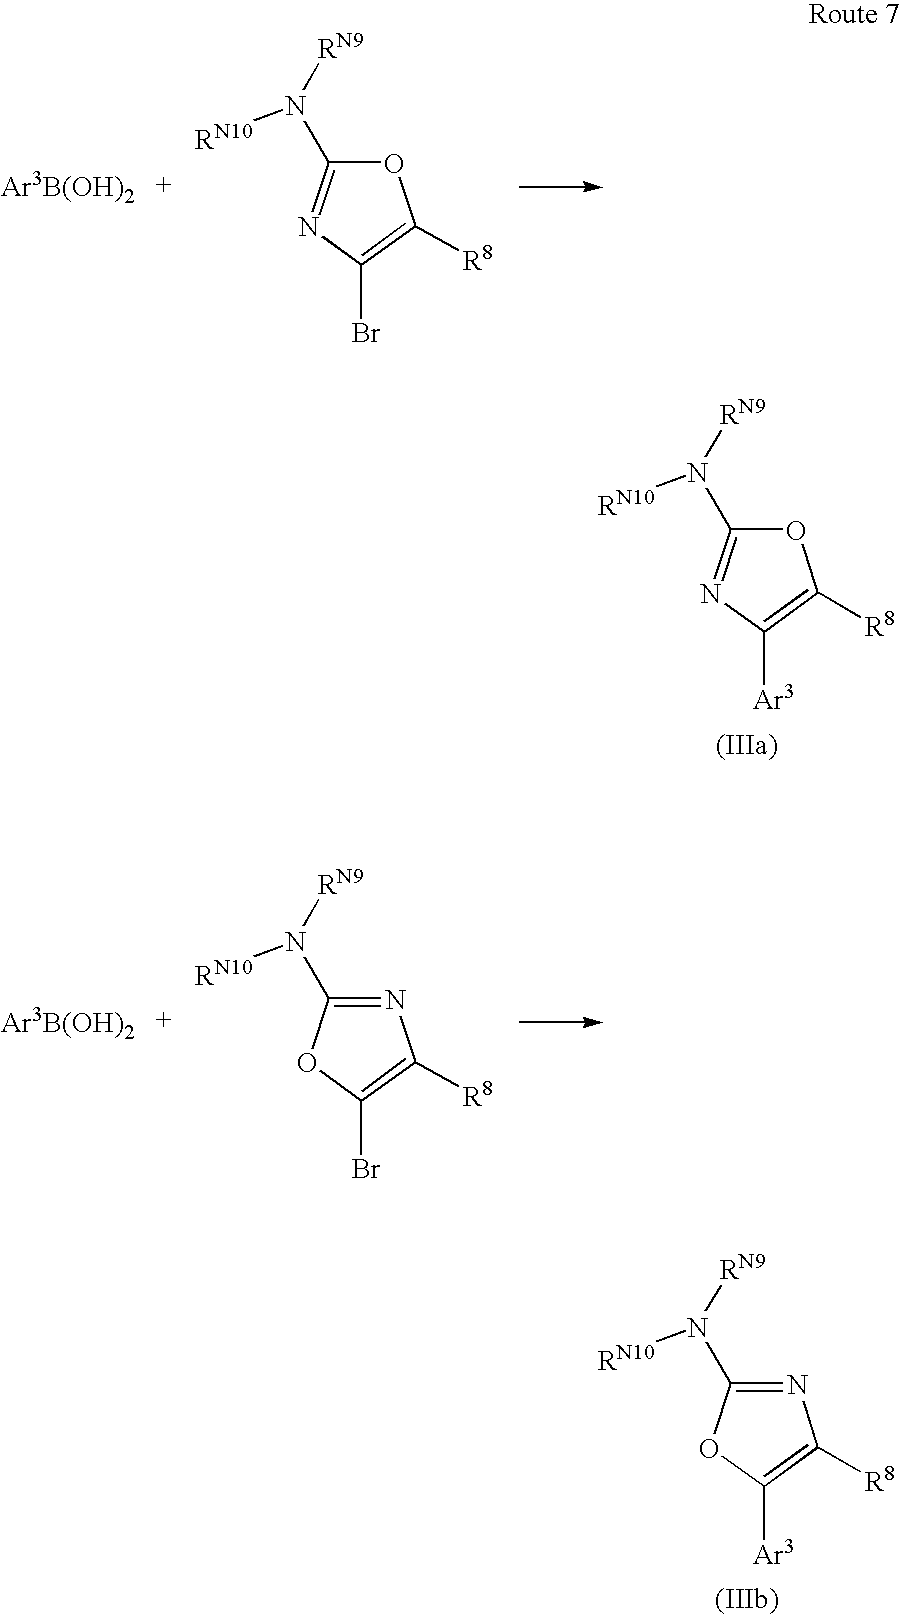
O1C(N([RN9])[RN10])=NC(Br)=C1[R8].O1C(N([RN9])[RN10])=NC([Ar3])=C1[R8].N1=C(N([RN9])[RN10])OC(Br)=C1[R8].N1=C(N([RN9])[RN10])OC([Ar3])=C1[R8]
